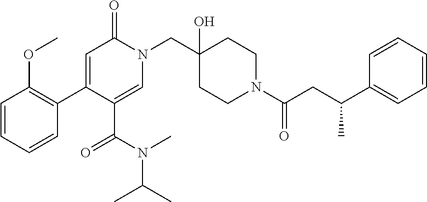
C1=CC=CC(C2=CC(=O)N(CC3(O)CCN(C(CC(C)C4=CC=CC=C4)=O)CC3)C=C2C(N(C(C)C)C)=O)=C1OC
